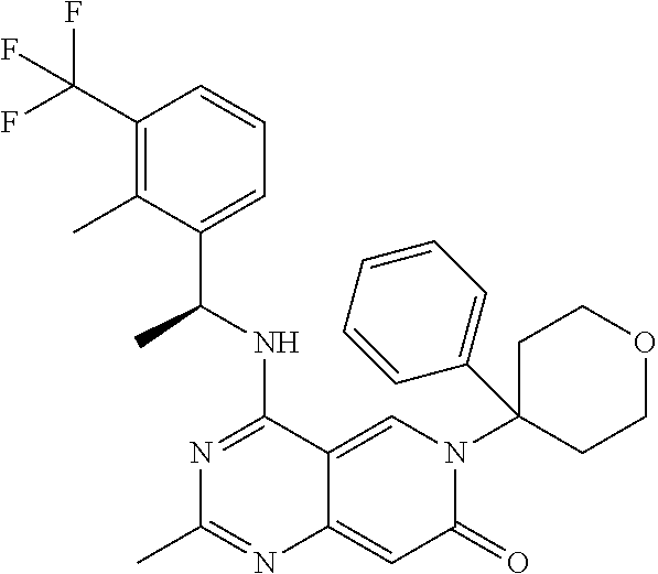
C12=CN(C3(C4=CC=CC=C4)CCOCC3)C(=O)C=C1N=C(C)N=C2NC(C1=CC=CC(C(F)(F)F)=C1C)C
